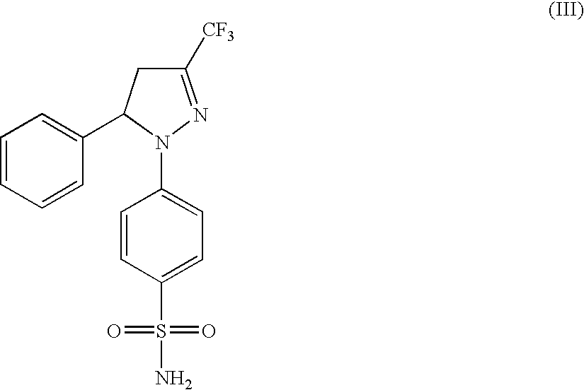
C1=CC=CC(C2CC([CF3])=NN2C2=CC=C(S(=O)(=O)N)C=C2)=C1
